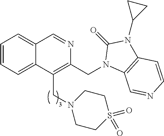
C1=CC=C2C(=C1)C=NC(CN1C3=C(N(C4CC4)C1=O)C=CN=C3)=C2CN1CCS(=O)(=O)CC1
